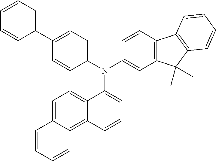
C1=CC=C(C2=CC=C(N(C3=CC=CC4=C5C(=CC=C34)C=CC=C5)C3=CC4=C(C=C3)C3=C(C4(C)C)C=CC=C3)C=C2)C=C1
